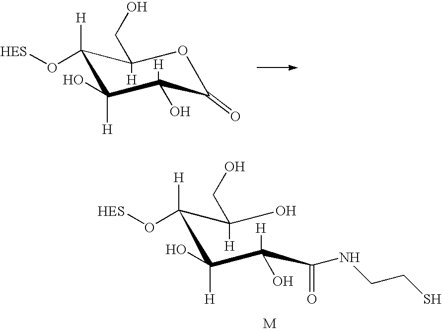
C1(O[HES])([H])C(O)([H])C(O)([H])C(=O)OC1([H])CO.[M].C(C(C(C(NCCS)=O)(O)[H])(O)[H])(C(O)(CO)[H])(O[HES])[H]
